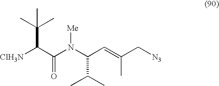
[ClH3N]C(C(N(C(C=C(C[N3])C)C(C)C)[Me])=O)C(C)(C)C
